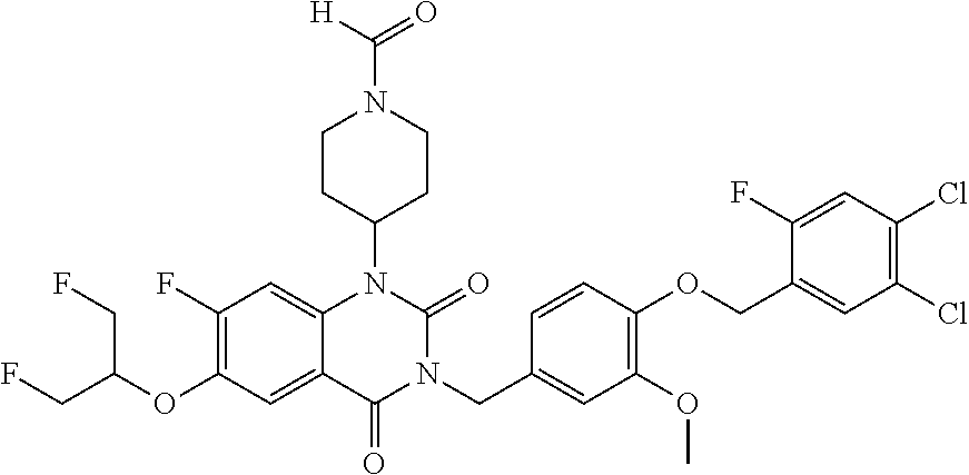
C12=CC(F)=C(OC(CF)CF)C=C1C(=O)N(CC1=CC(OC)=C(OCC3=CC(Cl)=C(Cl)C=C3F)C=C1)C(=O)N2C1CCN(C([H])=O)CC1
